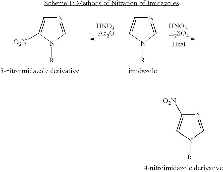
N1=CN([R])C=C1.N1=CN([R])C([O2N])=C1.N1=CN([R])C=C1[O2N]
